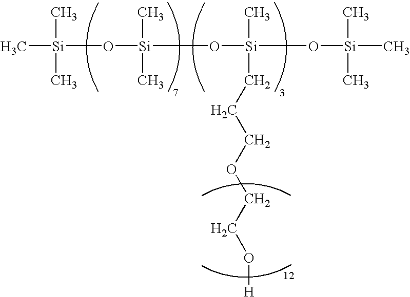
C[Si](O[Si](O[Si](O[Si](C)(C)C)(C)CCCOCCO[H])(C)C)(C)C
